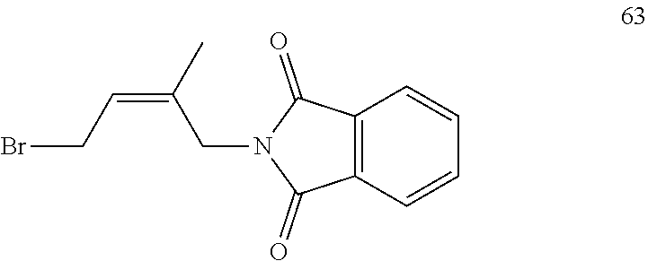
BrCC=C(C)CN1C(=O)C2=C(C1=O)C=CC=C2
